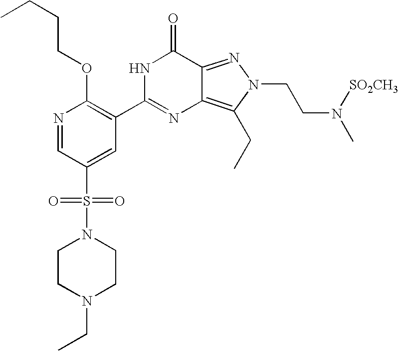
N1=CC(S(=O)(=O)N2CCN(CC)CC2)=CC(C2=NC3=C(CC)N(CCN(C)[SO2CH3])N=C3C(=O)N2)=C1OCCCC
